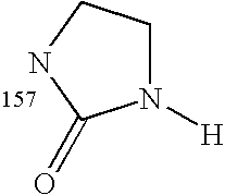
N1([H])CCNC1=O
